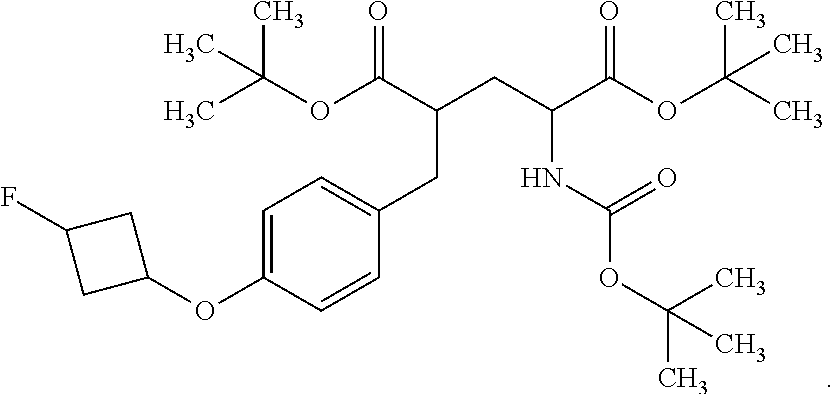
C1=C(OC2CC(F)C2)C=CC(CC(CC(C(OC(C)(C)C)=O)NC(OC(C)(C)C)=O)C(OC(C)(C)C)=O)=C1
